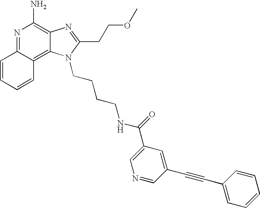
N1=C2C(=C3C(=C1N)N=C(CCOC)N3CCCCNC(C1=CN=CC(C#CC3=CC=CC=C3)=C1)=O)C=CC=C2
